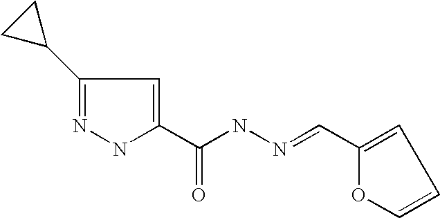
C1(C2CC2)=NNC(C(NN=CC2=CC=CO2)=O)=C1
